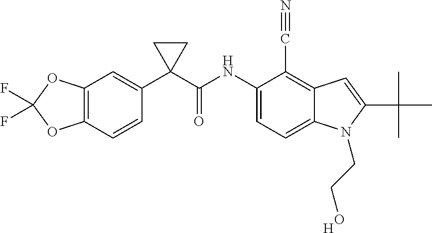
C12=C(C=CC(C3(C(NC4=CC=C5C(=C4C#N)C=C(C(C)(C)C)N5CCO)=O)CC3)=C1)OC(F)(F)O2.[H]
